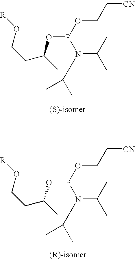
[CN]CCOP(OC(CCO[R])C)N(C(C)C)C(C)C.[CN]CCOP(OC(CCO[R])C)N(C(C)C)C(C)C
